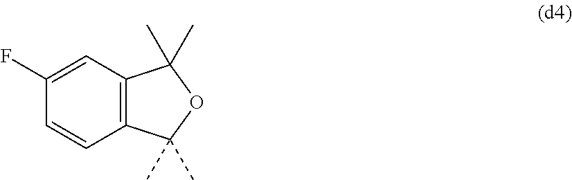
C1=CC2=C(C=C1F)C(C)(C)OC2(C)C
